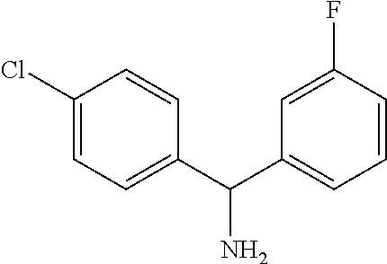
C1(C(C2=CC=CC(F)=C2)N)=CC=C(Cl)C=C1
